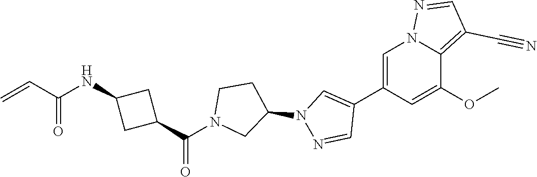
C1=C(C2=CN(C3CCN(C(C4CC(NC(C=C)=O)C4)=O)C3)N=C2)C=C(OC)C2=C(C#N)C=NN12
